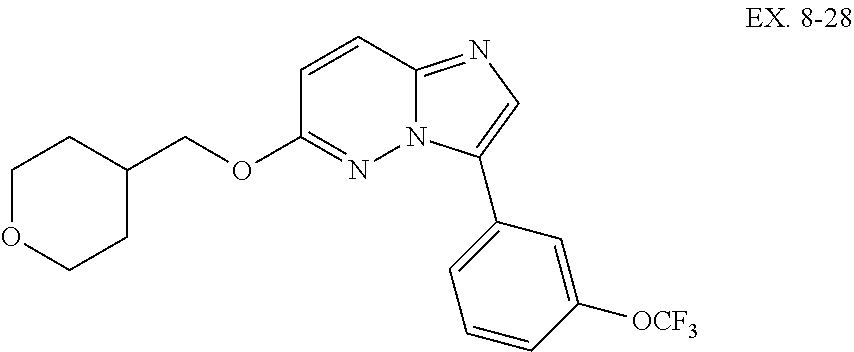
C1=CC2=NC=C(C3=CC=CC([OCF3])=C3)N2N=C1OCC1CCOCC1
